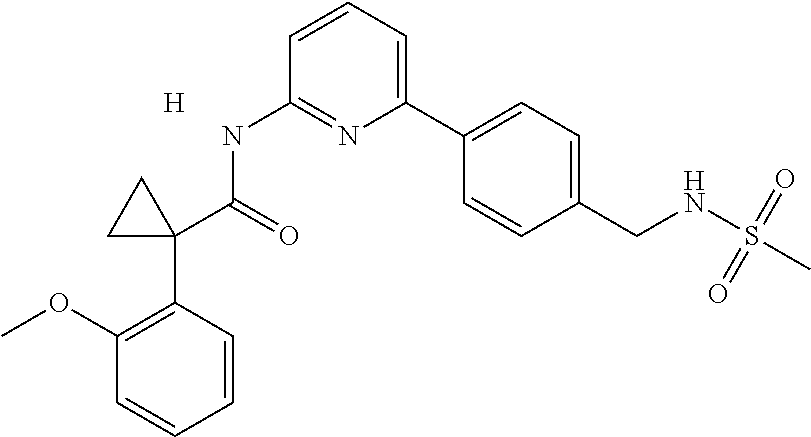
C1(C2=CC=CC(NC(C3(C4=C(OC)C=CC=C4)CC3)=O)=N2)=CC=C(CNS(C)(=O)=O)C=C1.[H]
